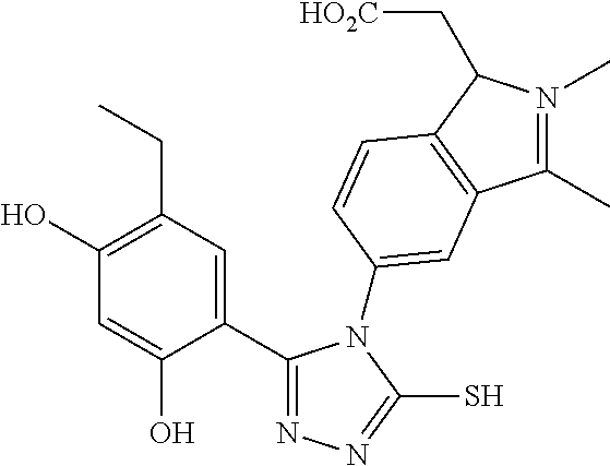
C1(C2=NN=C(S)N2C2=CC3=C(C(C[HO2C])N(C)=C3C)C=C2)=CC(CC)=C(O)C=C1O
